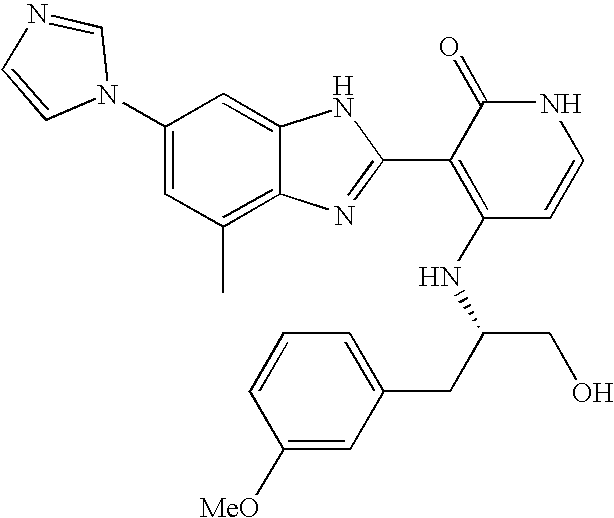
C1(C)=C2C(=CC(N3C=NC=C3)=C1)NC(C1=C(NC(CO)CC3=CC=CC([MeO])=C3)C=CNC1=O)=N2
